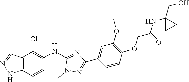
C12=C(C=CC(NC3=NC(C4=CC(OC)=C(OCC(NC5(CO)CC5)=O)C=C4)=NN3C)=C1Cl)NN=C2
